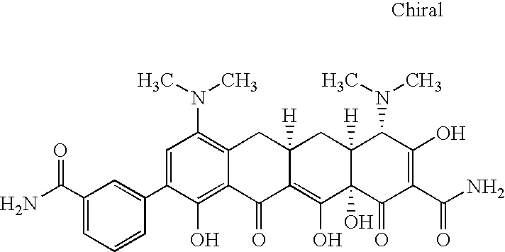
C1=C(C2=CC(C(=O)N)=CC=C2)C(O)=C2C(=C1N(C)C)CC1([H])C(=C(O)C3(O)C([H])(C1)C(N(C)C)C(O)=C(C(N)=O)C3=O)C2=O
